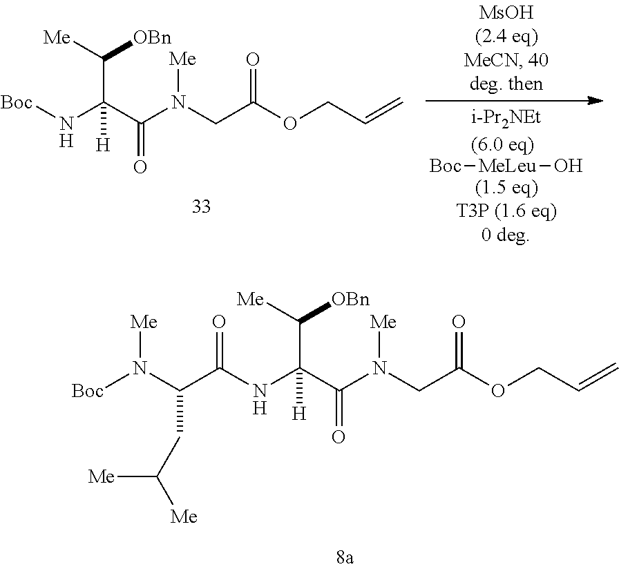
N(CC(=O)OCC=C)(C(C(N[Boc])(C([Me])[OBn])[H])=O)[Me].[Boc][MeLeu]O.N(CC(=O)OCC=C)(C(C(NC(=O)C(N([Me])[Boc])CC([Me])[Me])(C([Me])[OBn])[H])=O)[Me]
